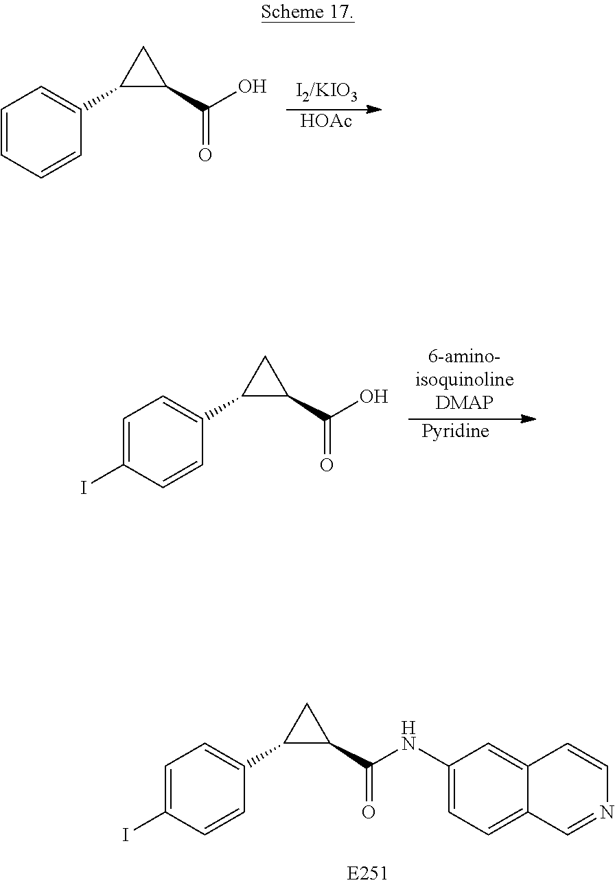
[HOAc].C1=CC=CC(C2C(C(O)=O)C2)=C1.[Pyridine].C1=C(I)C=CC(C2C(C(O)=O)C2)=C1.C1=C(I)C=CC(C2C(C(NC3=CC=C4C(=C3)C=CN=C4)=O)C2)=C1
